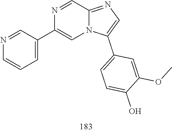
C1=NC=CC=C1C1=CN2C(=NC=C2C2=CC=C(O)C(OC)=C2)C=N1
